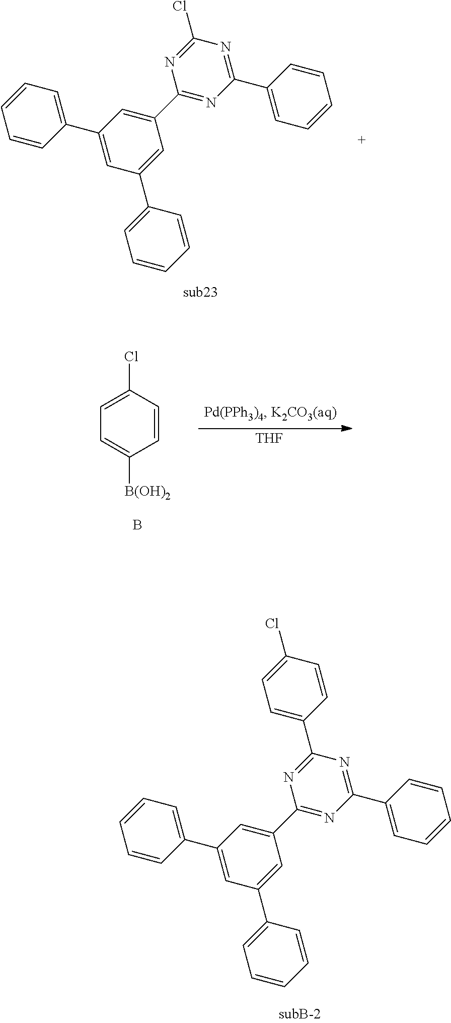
C1(C2=CC(C3=CC=CC=C3)=CC(C3=CC=CC=C3)=C2)=NC(C2=CC=CC=C2)=NC(Cl)=N1.[THF].C1(Cl)=CC=C([B(OH)2])C=C1.B.C1(C2=CC(C3=CC=CC=C3)=CC(C3=CC=CC=C3)=C2)=NC(C2=CC=CC=C2)=NC(C2=CC=C(Cl)C=C2)=N1
